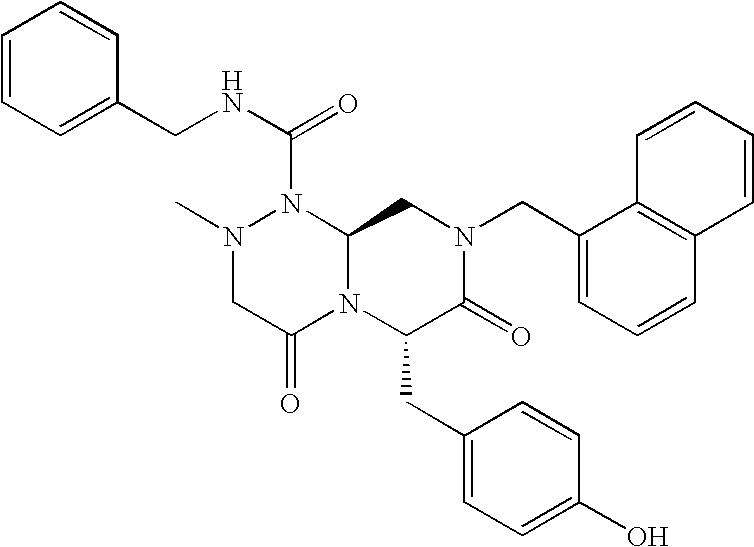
C1=CC=C(CNC(N2N(C)CC(=O)N3C2CN(CC2=CC=CC4=C2C=CC=C4)C(=O)C3CC2=CC=C(O)C=C2)=O)C=C1
